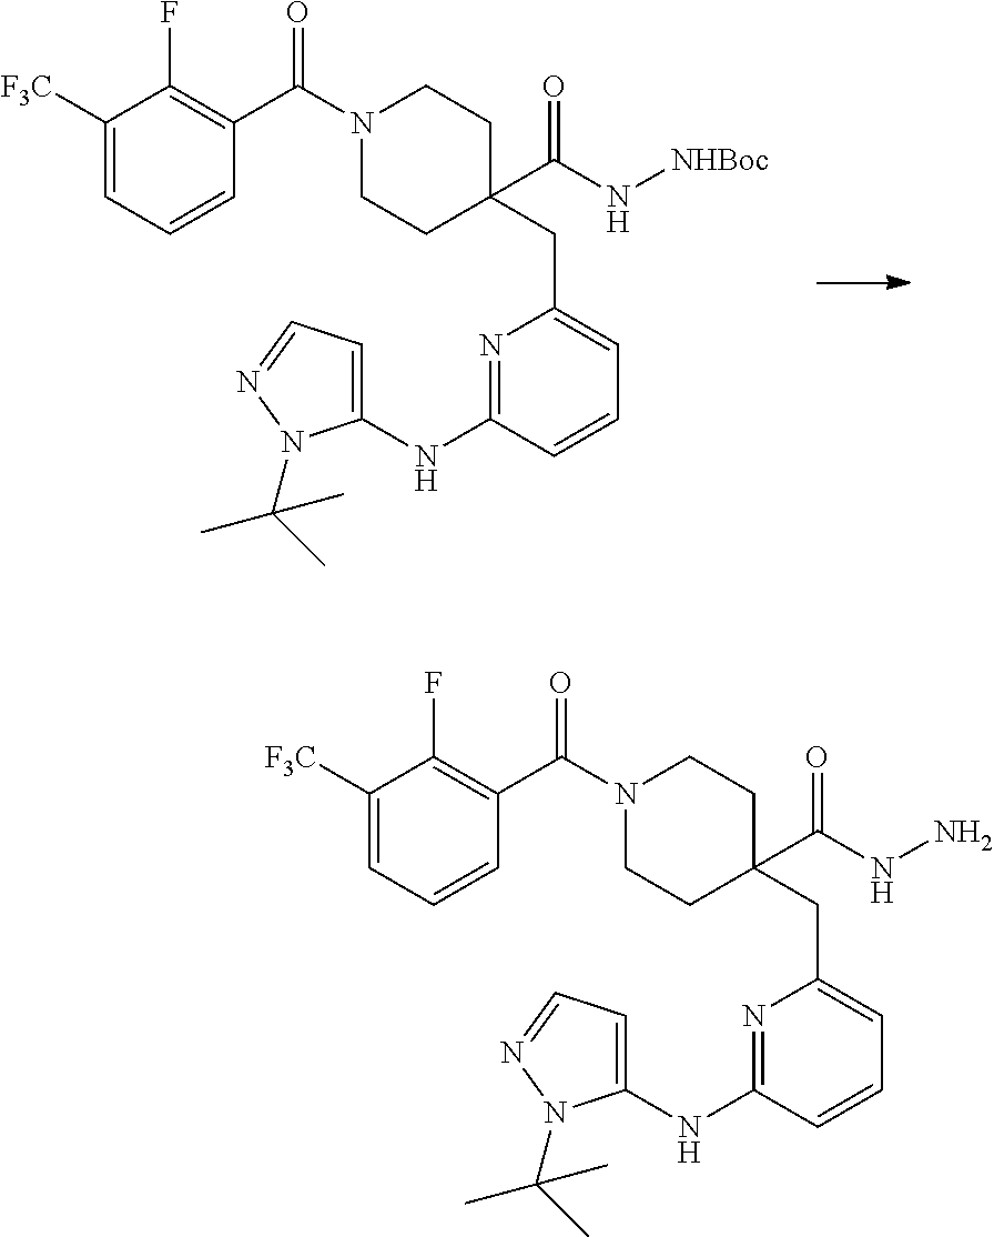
C1([F3C])=CC=CC(C(N2CCC(CC3=CC=CC(NC4=CC=NN4C(C)(C)C)=N3)(C(=O)N[NHBoc])CC2)=O)=C1F.C1([F3C])=CC=CC(C(N2CCC(CC3=CC=CC(NC4=CC=NN4C(C)(C)C)=N3)(C(=O)NN)CC2)=O)=C1F
